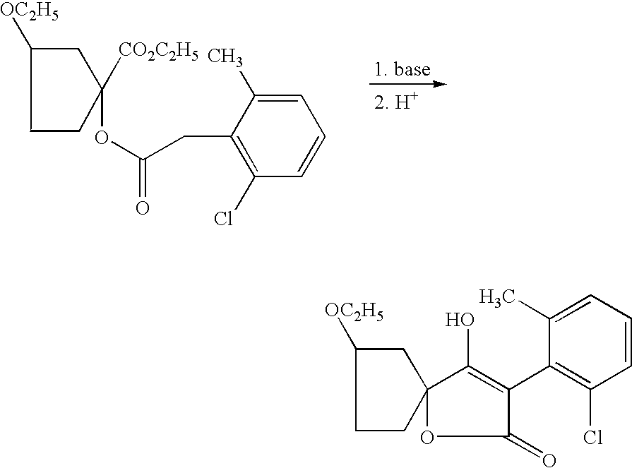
C1(CC(OC2([CO2C2H5])CCC([OC2H5])C2)=O)=C(Cl)C=CC=C1C.C1=C(C)C(C2=C(O)C3(OC2=O)CCC([OC2H5])C3)=C(Cl)C=C1
